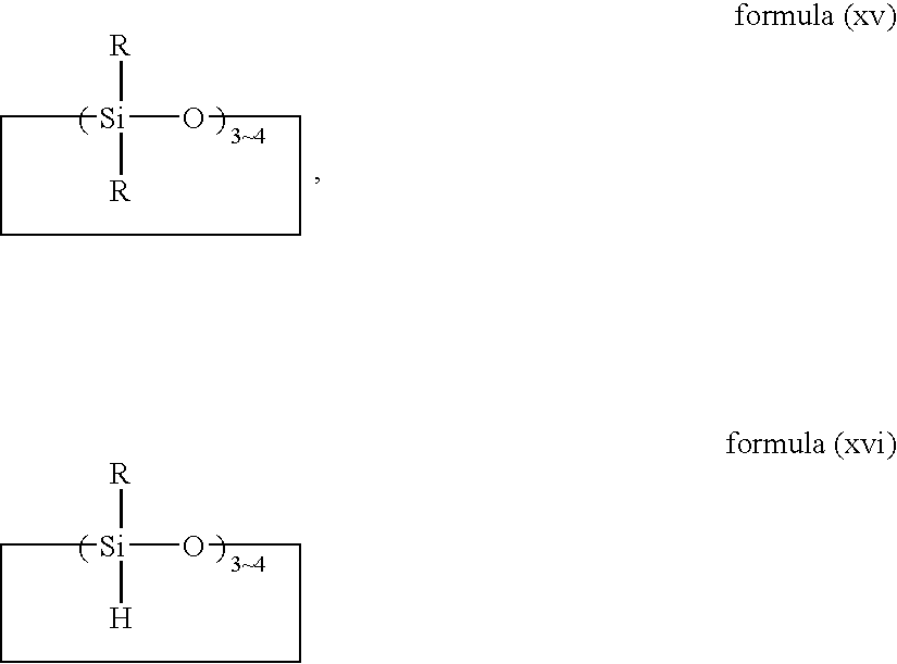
[Si]1([R])([R])OCCCC1.[Si]1([H])([R])OCCCC1
